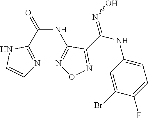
C(NC1=NON=C1C(NC1=CC=C(F)C(Br)=C1)=NO)(=O)C1=NC=CN1
